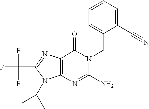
C12=C(N=C(C(F)(F)F)N1C(C)C)C(=O)N(CC1=CC=CC=C1C#N)C(N)=N2
